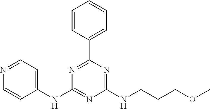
C1(NC2=NC(NCCCOC)=NC(C3=CC=CC=C3)=N2)=CC=NC=C1
